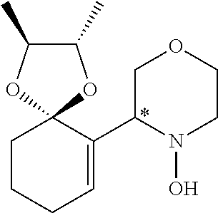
C1C(C2=CCCCC23OC(C)C(C)O3)N(O)CCO1
